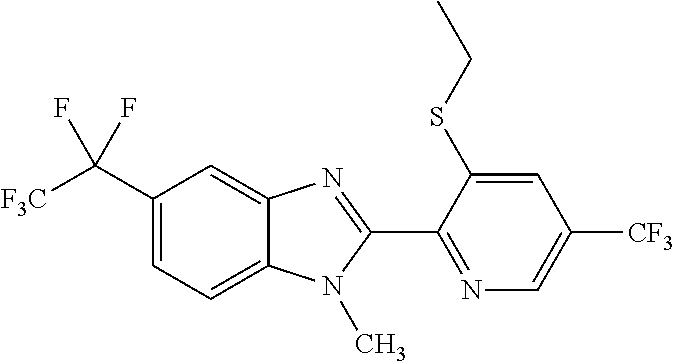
C1(C([F3C])(F)F)=CC=C2C(=C1)N=C(C1=NC=C([CF3])C=C1SCC)N2C
